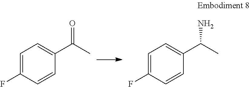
C1=C(F)C=CC(C(C)=O)=C1.C1=C(F)C=CC(C(C)N)=C1
